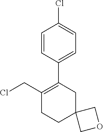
C1(CCl)=C(C2=CC=C(Cl)C=C2)CC2(CC1)COC2
